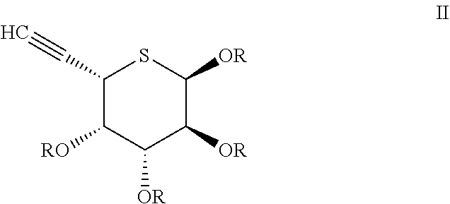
C1(C#C)C([RO])C([OR])C([OR])C([OR])S1
